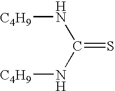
[C4H9]NC(=S)N[C4H9]
